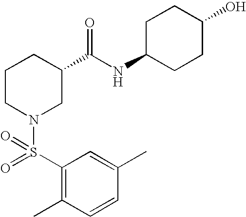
C1(C)=CC(S(=O)(N2CC(C(NC3CCC(O)CC3)=O)CCC2)=O)=C(C)C=C1
